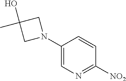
C1(N2CC(C)(O)C2)=CN=C([NO2])C=C1
